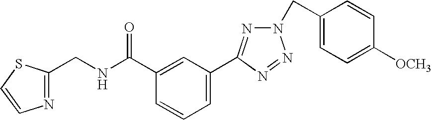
C1(C(NCC2=NC=CS2)=O)=CC(C2=NN(CC3=CC=C([OCH3])C=C3)N=N2)=CC=C1
